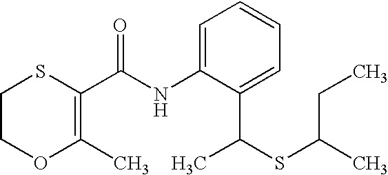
C1(C)=C(C(NC2=CC=CC=C2C(SC(C)CC)C)=O)SCCO1
